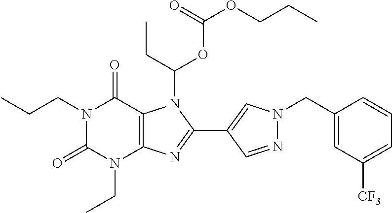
N1(CCC)C(=O)N(CC)C2=C(C1=O)N(C(CC)OC(OCCC)=O)C(C1=CN(CC3=CC([CF3])=CC=C3)N=C1)=N2
